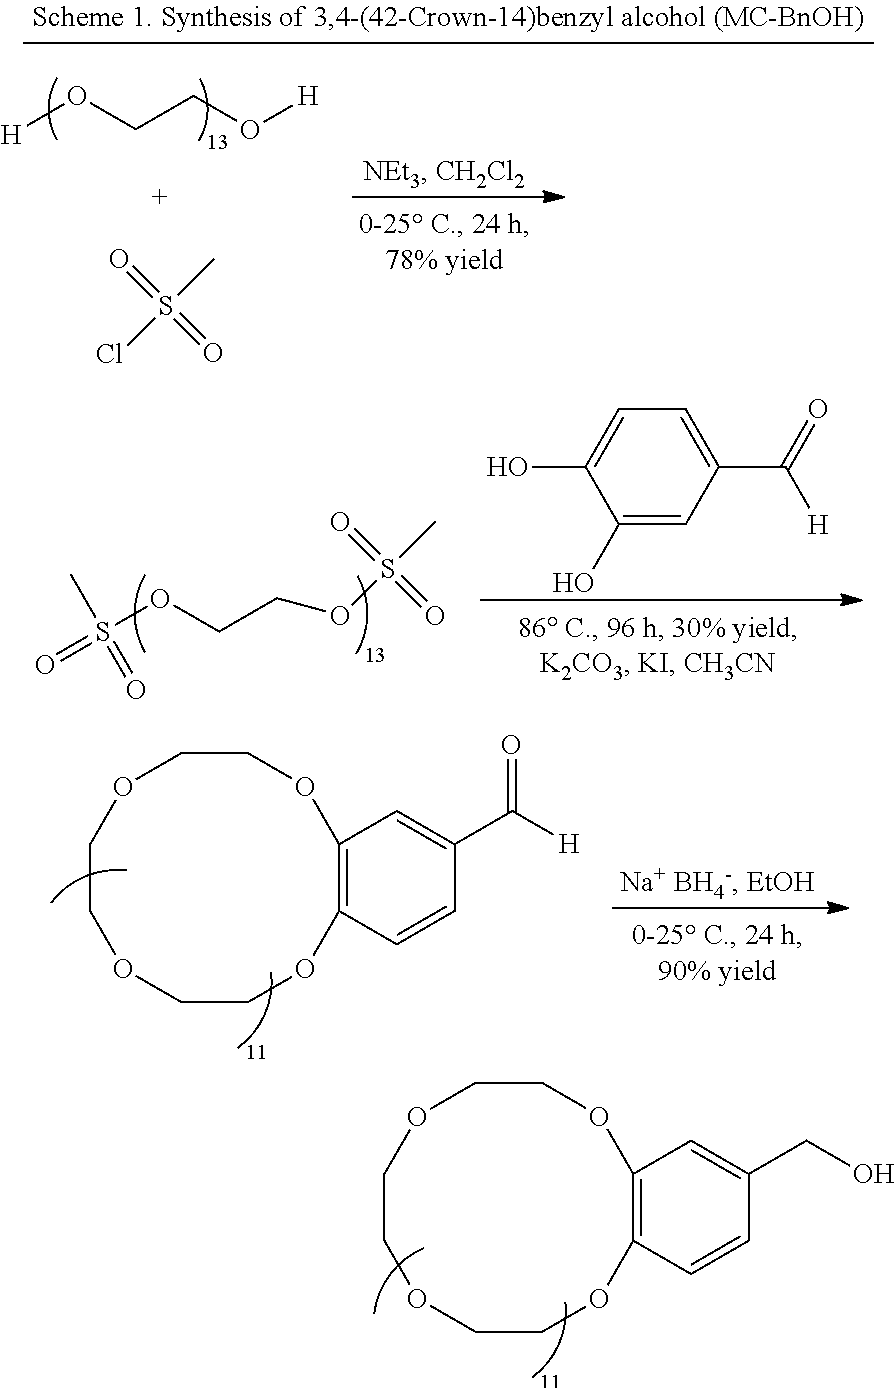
C1=CC(CO)=CC2=C1OCCOCCOCCO2.S(OCCOS(C)(=O)=O)(=O)(C)=O.C1(C([H])=O)=CC=C(O)C(O)=C1.C1=CC(C(=O)[H])=CC2=C1OCCOCCOCCO2.[H]OCCO[H].S(C)(Cl)(=O)=O
